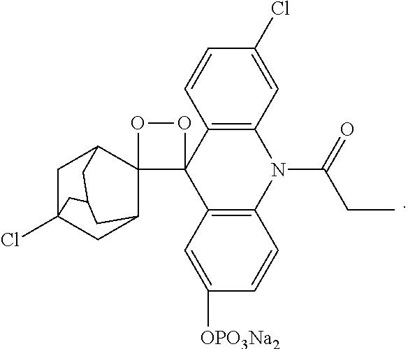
C12=C(C=C(Cl)C=C1)N(C(=O)CC)C1=C(C=C([OPO3Na2])C=C1)C21OOC12C1CC3(Cl)CC2CC(C3)C1
